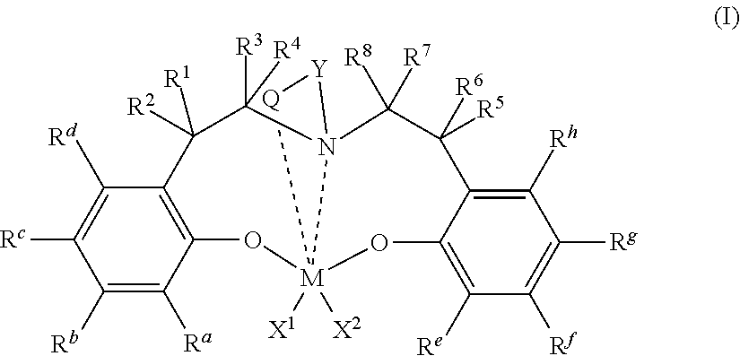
C1([Rb])=C([Ra])C2=C(C([Rd])=C1[Rc])C([R1])([R2])C([R3])([R4])N13C([R8])([R7])C([R6])([R5])C4=C([Rh])C([Rg])=C([Rf])C([Re])=C4O[M]1([X1])([X2])(O2)[Q][Y]3
